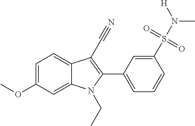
C1=C(OC)C=C2C(=C1)C(C#N)=C(C1=CC=CC(S(N(C)[H])(=O)=O)=C1)N2CC
